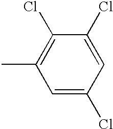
CC1=C(Cl)C(Cl)=CC(Cl)=C1
